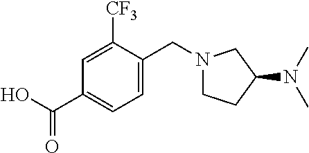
C1=C([CF3])C(CN2CCC(N(C)C)C2)=CC=C1C(O)=O
